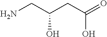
NCC(CC(=O)O)O
